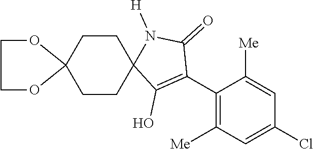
C1COC2(O1)CCC1(CC2)N([H])C(=O)C(C2=C([Me])C=C(Cl)C=C2[Me])=C1O
